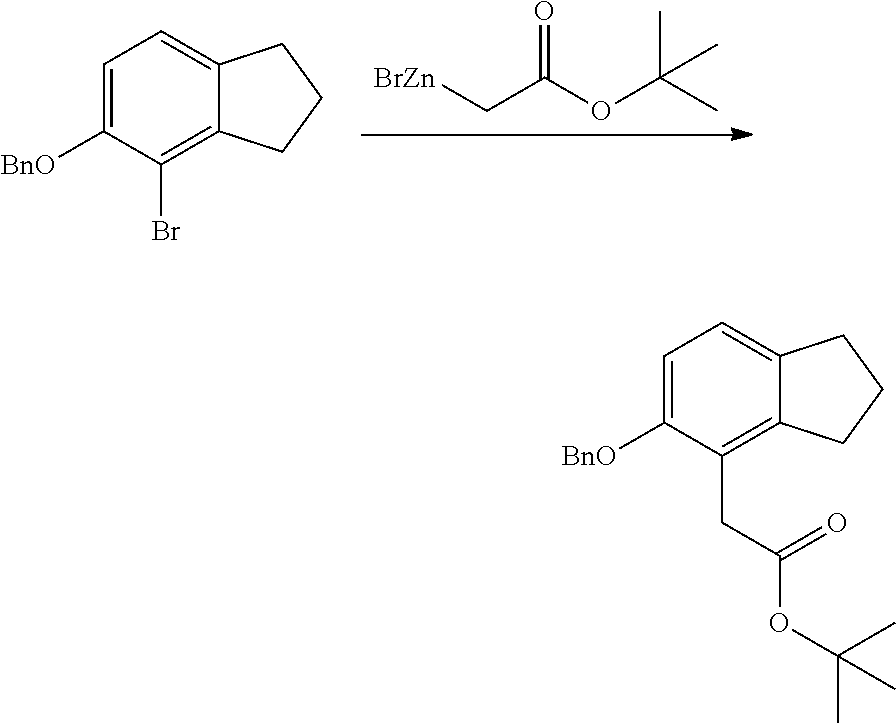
[BrZn]CC(OC(C)(C)C)=O.C1=C([BnO])C(Br)=C2C(=C1)CCC2.C1=C([BnO])C(CC(OC(C)(C)C)=O)=C2C(=C1)CCC2
